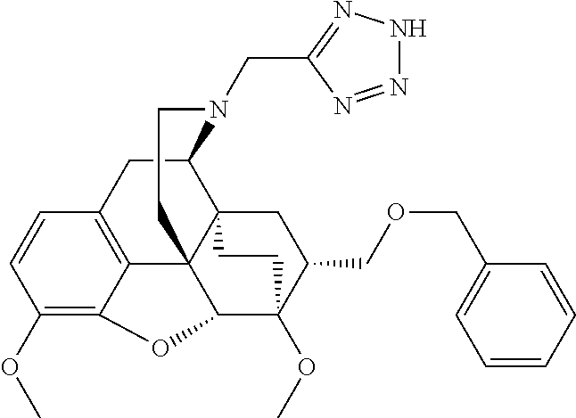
C1(OC)=C2C3=C(C=C1)CC1C45C3(C(C(OC)(C(COCC3=CC=CC=C3)C4)CC5)O2)CCN1CC1=NNN=N1
